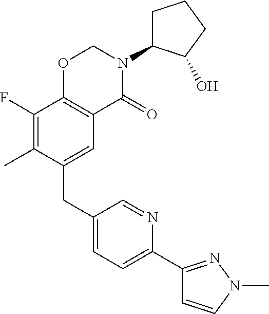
C1(CC2=CC3=C(C(F)=C2C)OCN(C2CCCC2O)C3=O)=CC=C(C2=NN(C)C=C2)N=C1
